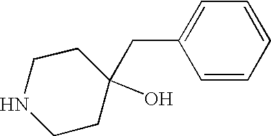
C1=CC=CC=C1CC1(O)CCNCC1
